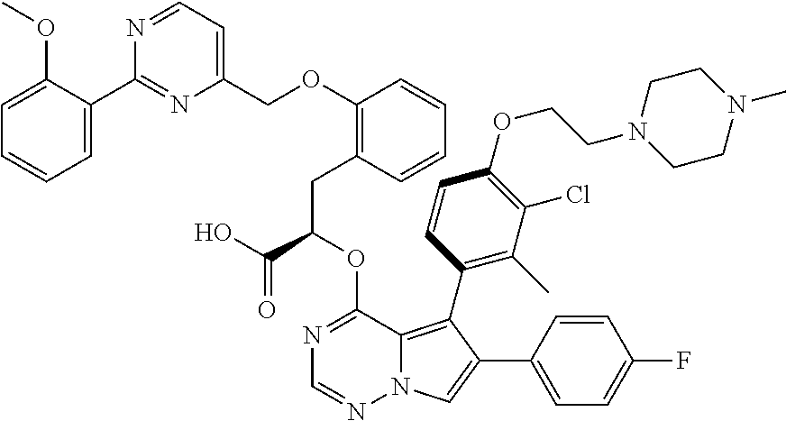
C1=C(C2=NC(COC3=C(CC(C(O)=O)OC4=NC=NN5C4=C(C4=C(C)C(Cl)=C(OCCN6CCN(C)CC6)C=C4)C(C4=CC=C(F)C=C4)=C5)C=CC=C3)=CC=N2)C(OC)=CC=C1
